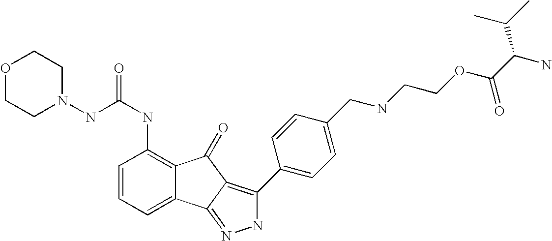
C(NC1=C2C(=CC=C1)C1=NNC(C3=CC=C(CNCCOC(C(N)C(C)C)=O)C=C3)=C1C2=O)(=O)NN1CCOCC1
